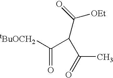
C(=O)([tBuOCH2])C(C(=O)[OEt])C(=O)C
